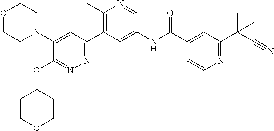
C1(N2CCOCC2)=CC(C2=C(C)N=CC(NC(C3=CC(C(C#N)(C)C)=NC=C3)=O)=C2)=NN=C1OC1CCOCC1
